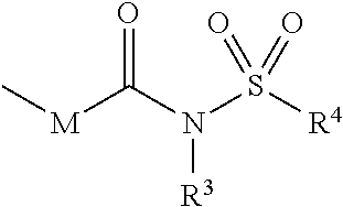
[M](C(N(S([R4])(=O)=O)[R3])=O)C
